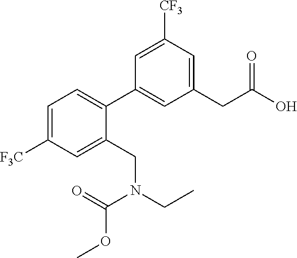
C1=C([F3C])C=C(CN(CC)C(=O)OC)C(C2=CC(CC(O)=O)=CC([CF3])=C2)=C1
